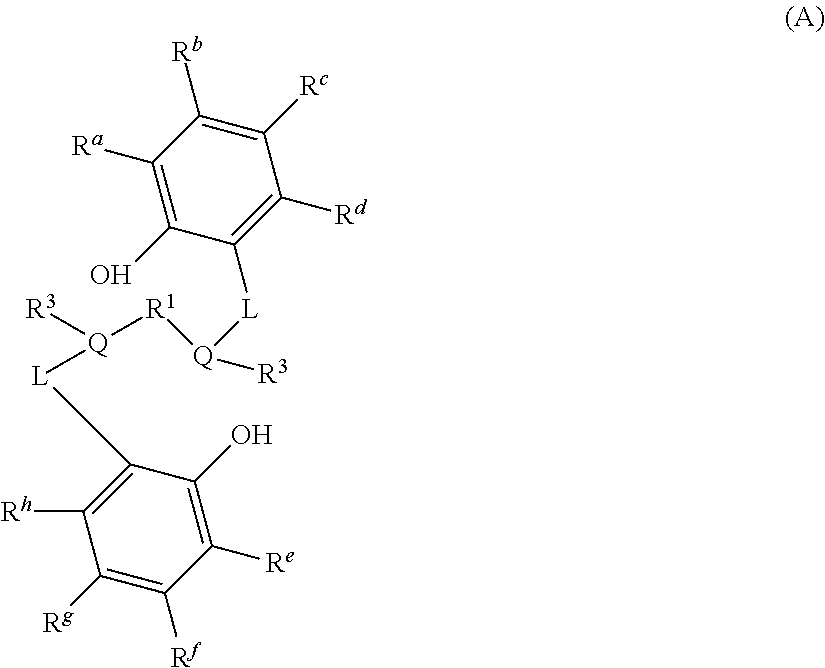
C1([Rh])=C([L][Q]([R1][Q]([R3])[L]C2=C([Rd])C([Rc])=C([Rb])C([Ra])=C2O)[R3])C(O)=C([Re])C([Rf])=C1[Rg]
